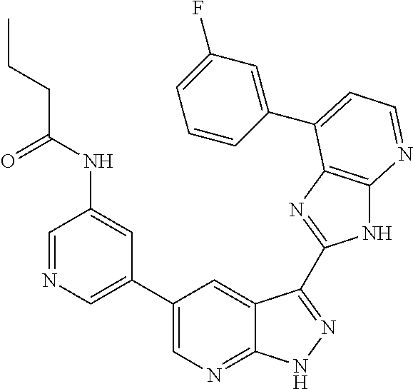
C1=NC=C(C2=CN=C3C(=C2)C(C2=NC4=C(N2)N=CC=C4C2=CC(F)=CC=C2)=NN3)C=C1NC(CCC)=O
